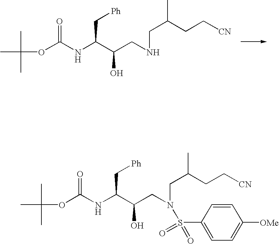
CC(C)(C)OC(NC(C(CNCC(CC[CN])C)O)C[Ph])=O.CC(C)(C)OC(NC(C(CN(CC(CC[CN])C)S(C1=CC=C([OMe])C=C1)(=O)=O)O)C[Ph])=O
